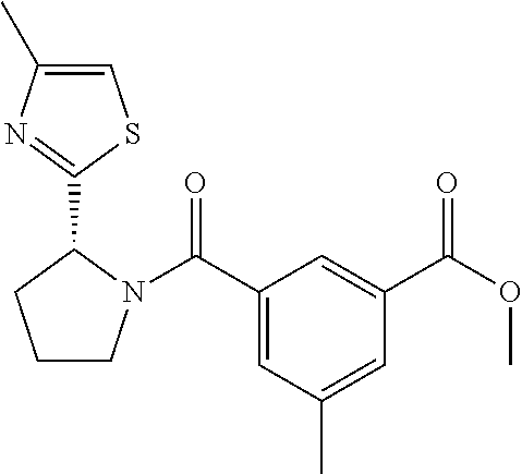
O(C(C1=CC(C(=O)N2CCCC2C2=NC(C)=CS2)=CC(C)=C1)=O)C
